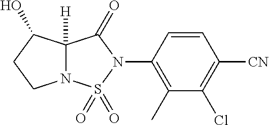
N12C([H])(C(O)CC1)C(=O)N(C1=C(C)C(Cl)=C([CN])C=C1)S2(=O)=O
